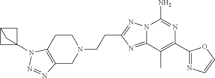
C12=NC(CCN3CCC4=C(C3)N=NN4C34CC(C3)C4)=NN1C(N)=NC(C1=NC=CO1)=C2C
